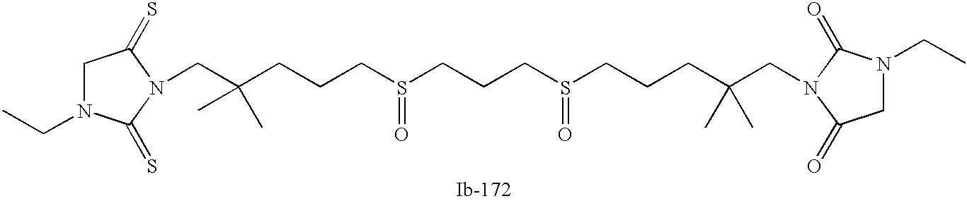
C(CS(=O)CCCS(=O)CCCC(CN1C(=O)N(CC)CC1=O)(C)C)CC(CN1C(=S)N(CC)CC1=S)(C)C
